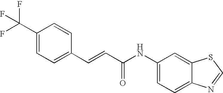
C(=CC(=O)NC1=CC=C2C(=C1)SC=N2)C1=CC=C(C(F)(F)F)C=C1
